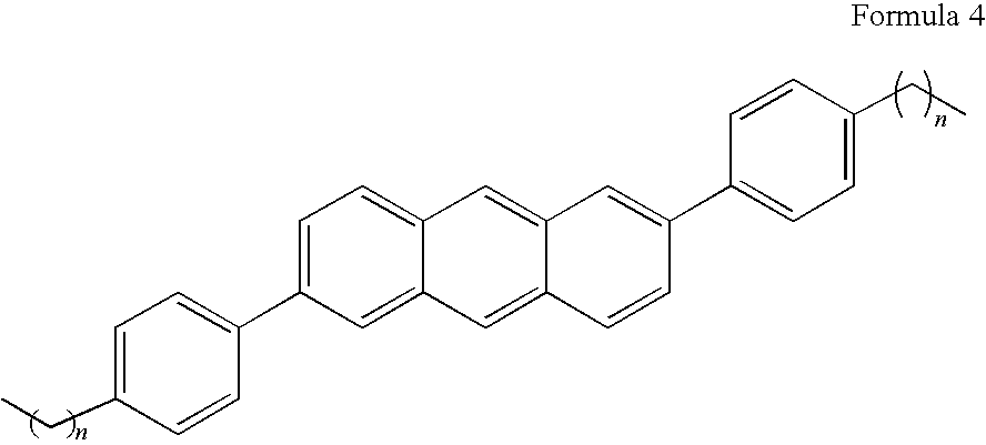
C1(C2=CC=C3C(=C2)C=C2C(=C3)C=C(C3=CC=C(CC)C=C3)C=C2)=CC=C(CC)C=C1
